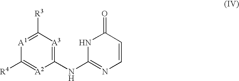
C1(NC2=NC=CC(=O)N2)=[A3]C([R3])=[A1]C([R4])=[A2]1
